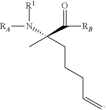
[RA]N([R1])C(C([RB])=O)(C)CCCC=C
